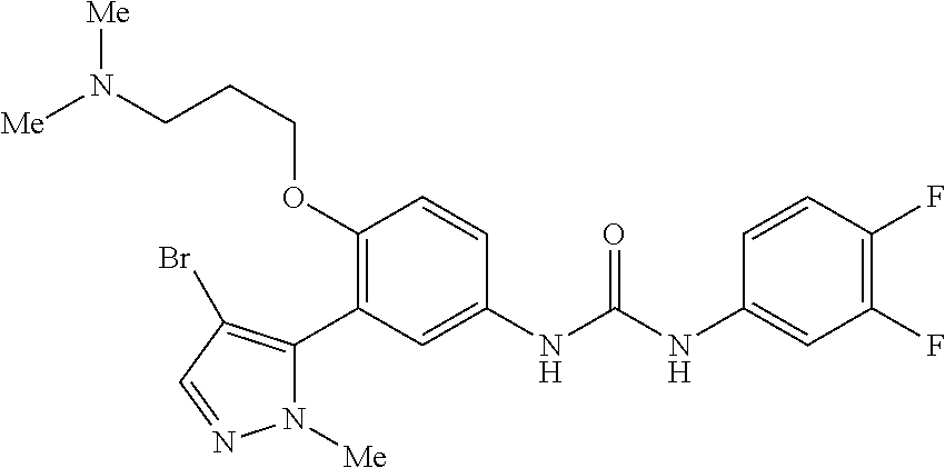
C1(OCCCN([Me])[Me])=C(C2=C(Br)C=NN2[Me])C=C(NC(NC2=CC(F)=C(F)C=C2)=O)C=C1
